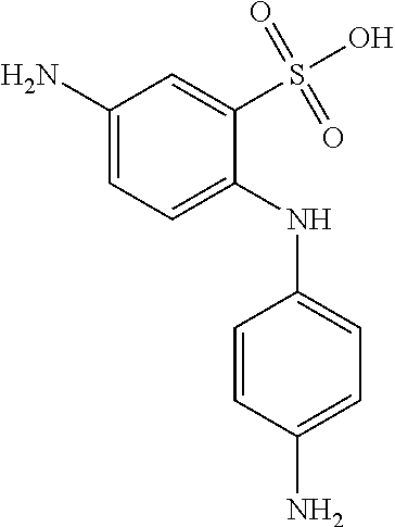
C1(N)=CC=C(NC2=CC=C(N)C=C2)C(S(O)(=O)=O)=C1
